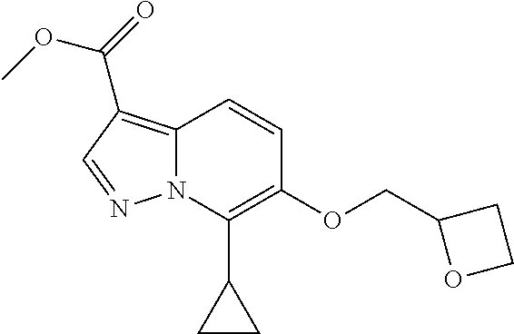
C12=C(C(=O)OC)C=NN1C(C1CC1)=C(OCC1OCC1)C=C2
